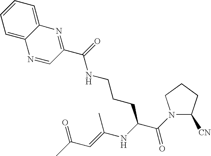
N1(C(C(NC(=CC(C)=O)C)CCCNC(C2=NC3=CC=CC=C3N=C2)=O)=O)C([CN])CCC1
